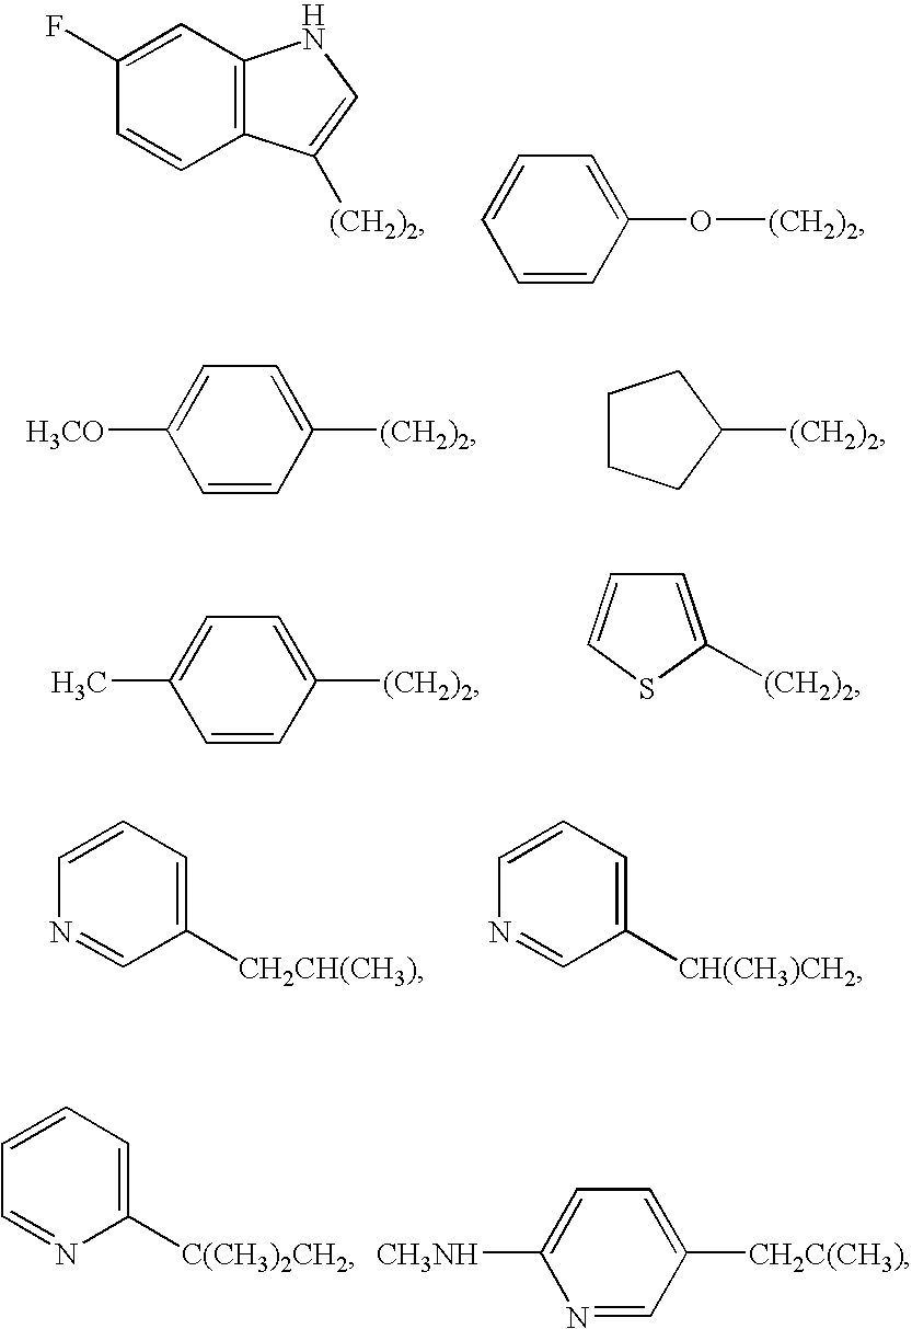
C12=C(C=C(F)C=C1)NC=C2[(CH2)2].C1=CC(O[(CH2)2])=CC=C1.C1=CC([(CH2)2])=CC=C1[H3CO].C1([(CH2)2])CCCC1.C1=CC([(CH2)2])=CC=C1C.C1=C([(CH2)2])SC=C1.C1([CH2CH(CH3)])=CC=CN=C1.C1([CH(CH3)CH2])=CC=CN=C1.C1([C(CH3)2CH2])=CC=CC=N1.N1=CC([CH2C(CH3)])=CC=C1[CH3NH]
